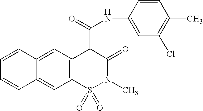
C1=CC2=CC3=C(C=C2C=C1)S(=O)(=O)N(C)C(=O)C3C(NC1=CC(Cl)=C(C)C=C1)=O
